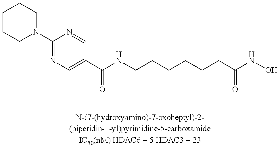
N1(C2=NC=C(C(NCCCCCCC(NO)=O)=O)C=N2)CCCCC1
